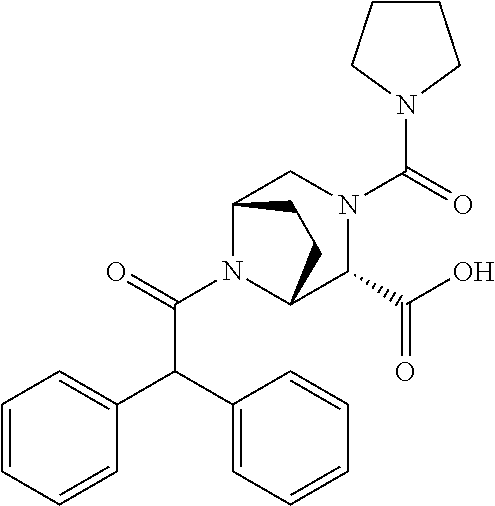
C(C(N1C2C(C(O)=O)N(C(=O)N3CCCC3)CC1CC2)=O)(C1=CC=CC=C1)C1=CC=CC=C1
